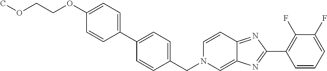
C1(OCCOC)=CC=C(C2=CC=C(CN3C=C4C(=NC(C5=C(F)C(F)=CC=C5)=N4)C=C3)C=C2)C=C1
